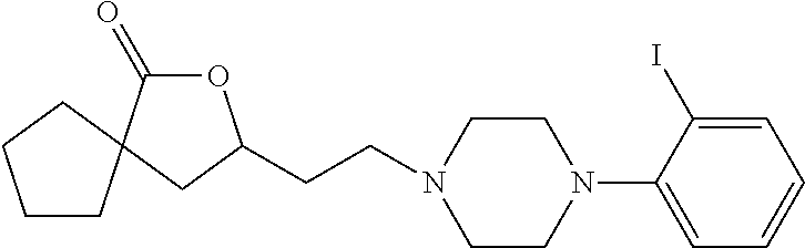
O1C(=O)C2(CC1CCN1CCN(C3=CC=CC=C3I)CC1)CCCC2
